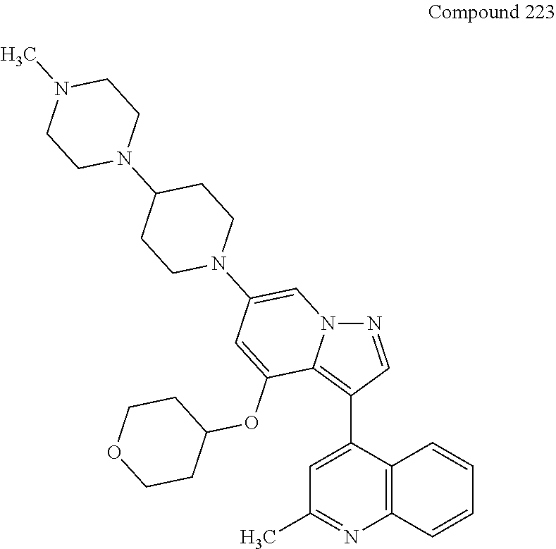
C1=C(C2=C3N(N=C2)C=C(N2CCC(N4CCN(C)CC4)CC2)C=C3OC2CCOCC2)C2=C(N=C1C)C=CC=C2
